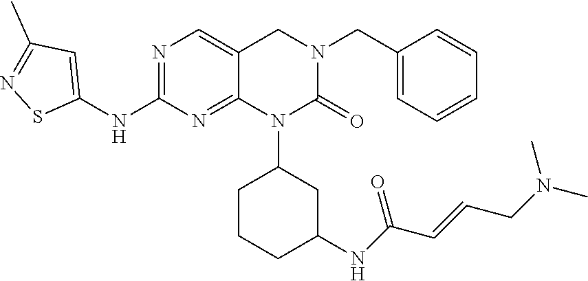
C1=C(CN2CC3=CN=C(NC4=CC(C)=NS4)N=C3N(C3CCCC(NC(C=CCN(C)C)=O)C3)C2=O)C=CC=C1
